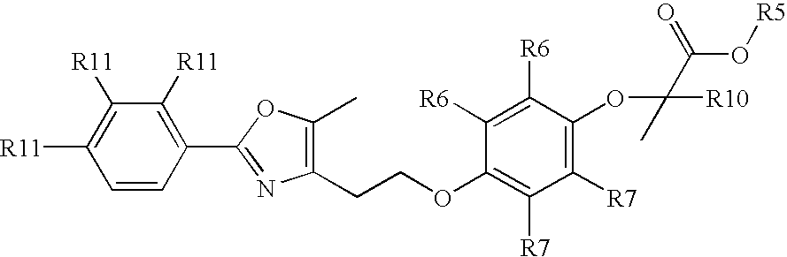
C1=CC(C2=NC(CCOC3=C([R7])C([R7])=C(OC(C(O[R5])=O)([R10])C)C([R6])=C3[R6])=C(C)O2)=C([R11])C([R11])=C1[R11]
